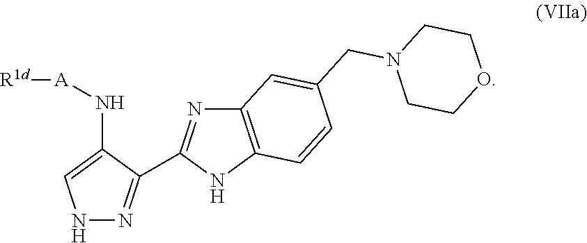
N1N=C(C2=NC3=C(N2)C=CC(CN2CCOCC2)=C3)C(N[A][R1d])=C1
